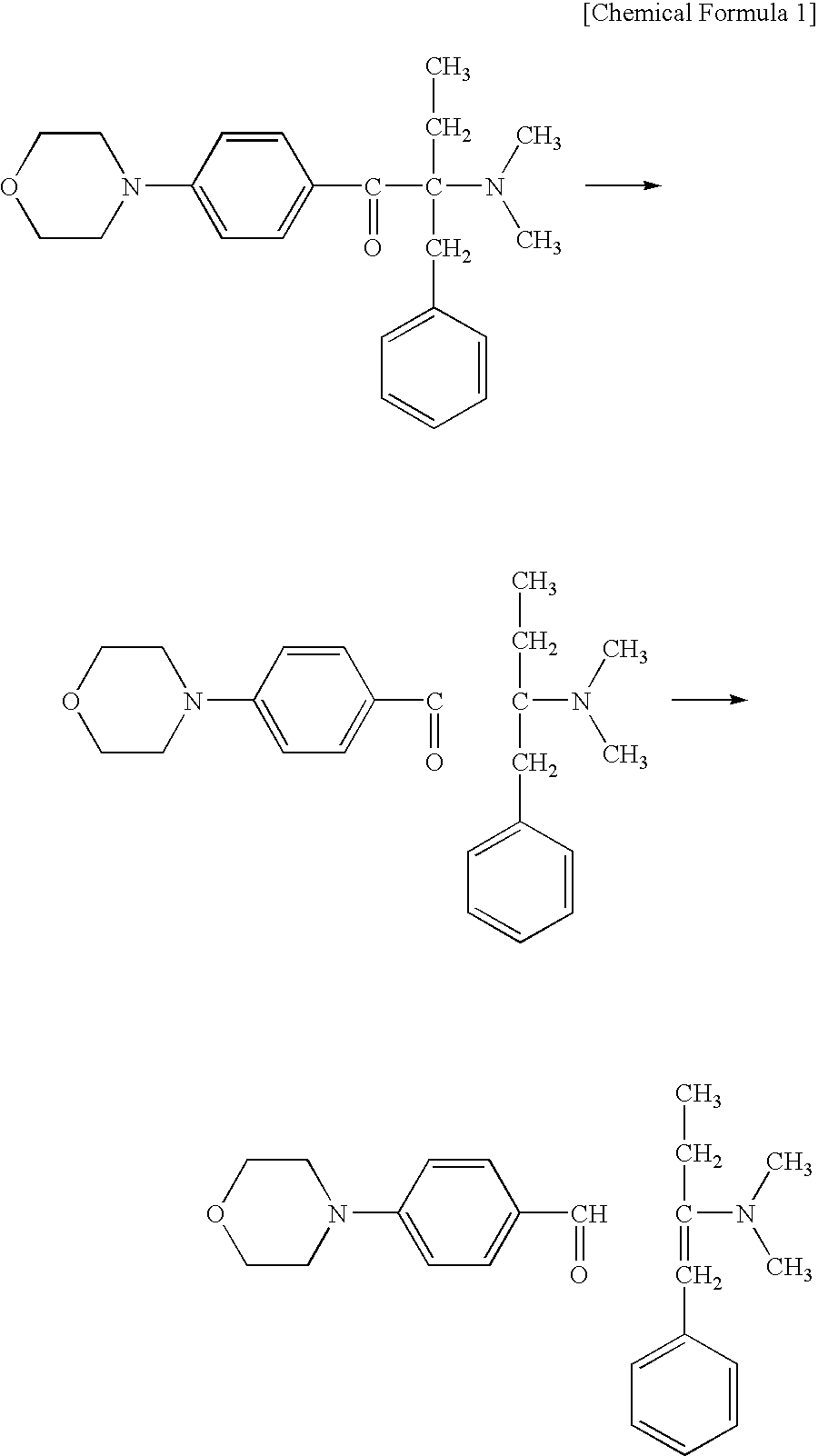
C1COCCN1C1=CC=C(C(C(N(C)C)(CC2=CC=CC=C2)CC)=O)C=C1.C1COCCN1C1=CC=C(C=O)C=C1.C(N(C)C)(CC1=CC=CC=C1)CC.C1COCCN1C1=CC=C(C=O)C=C1.C(N(C)C)(=CC1=CC=CC=C1)CC
